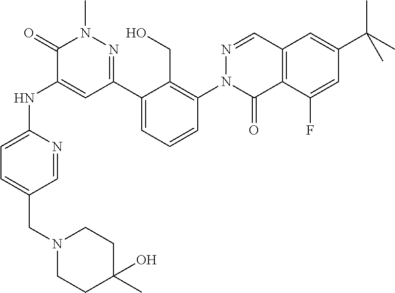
N(C1=CC(C2=CC=CC(N3C(=O)C4=C(C=N3)C=C(C(C)(C)C)C=C4F)=C2CO)=NN(C)C1=O)C1=CC=C(CN2CCC(C)(O)CC2)C=N1
